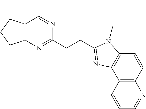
C12=C(C(C)=NC(CCC3=NC4=C(C=CC5=C4C=CC=N5)N3C)=N1)CCC2
